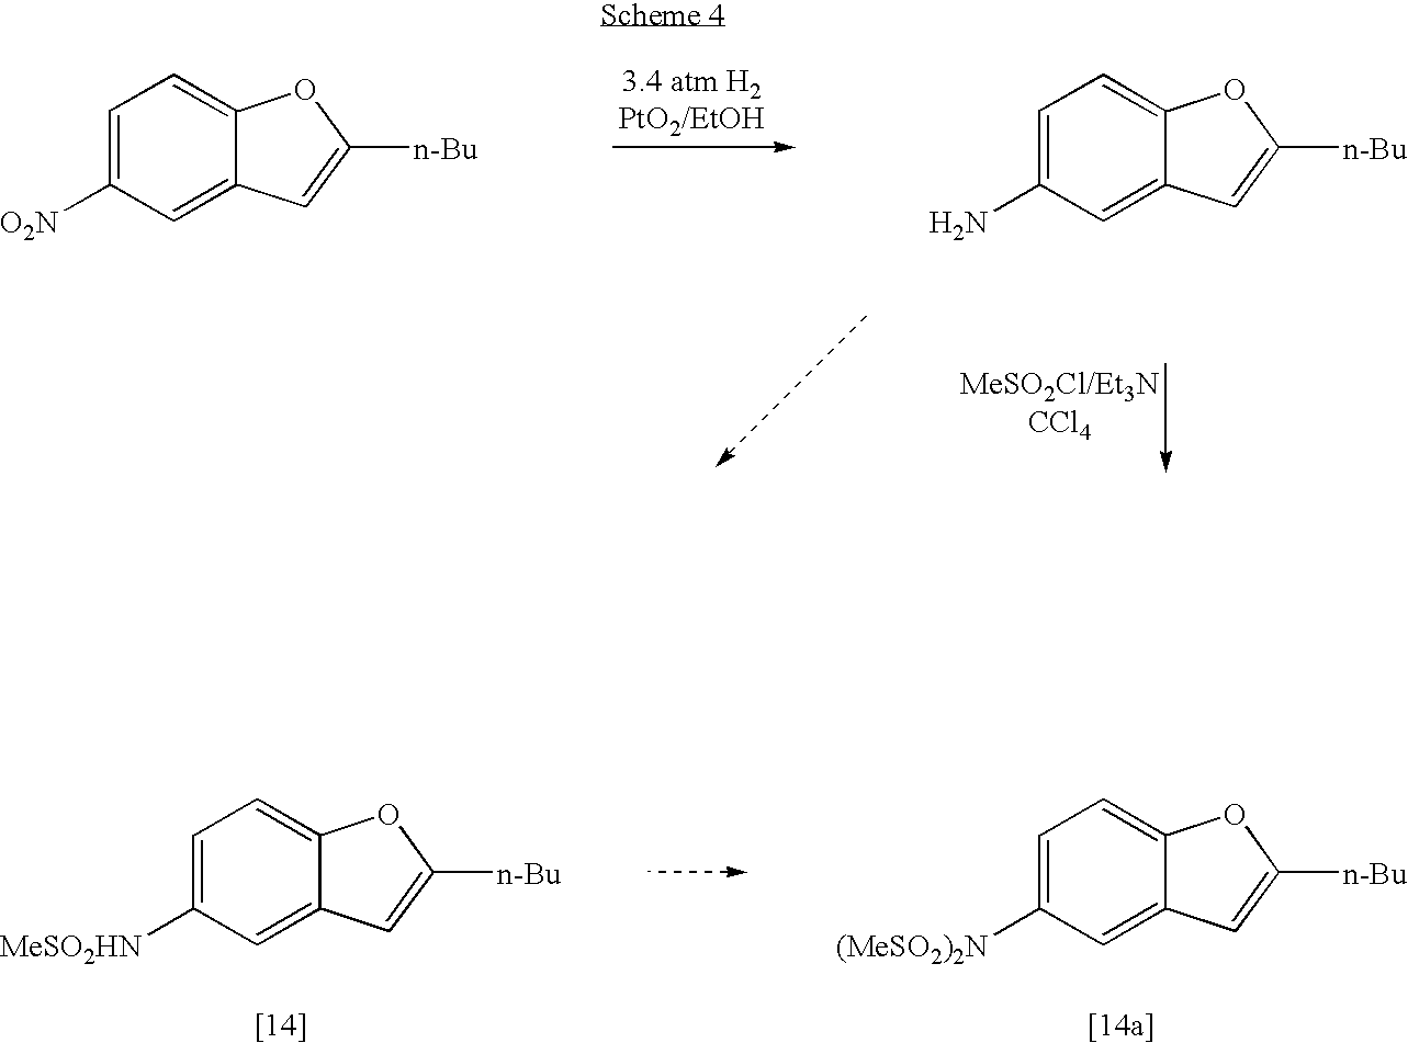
C1=C([MeSO2HN])C=C2C(=C1)OC([n-Bu])=C2.C1=C([(MeSO2)2N])C=C2C(=C1)OC([n-Bu])=C2.C1=C([O2N])C=C2C(=C1)OC([n-Bu])=C2.C1=C(N)C=C2C(=C1)OC([n-Bu])=C2
